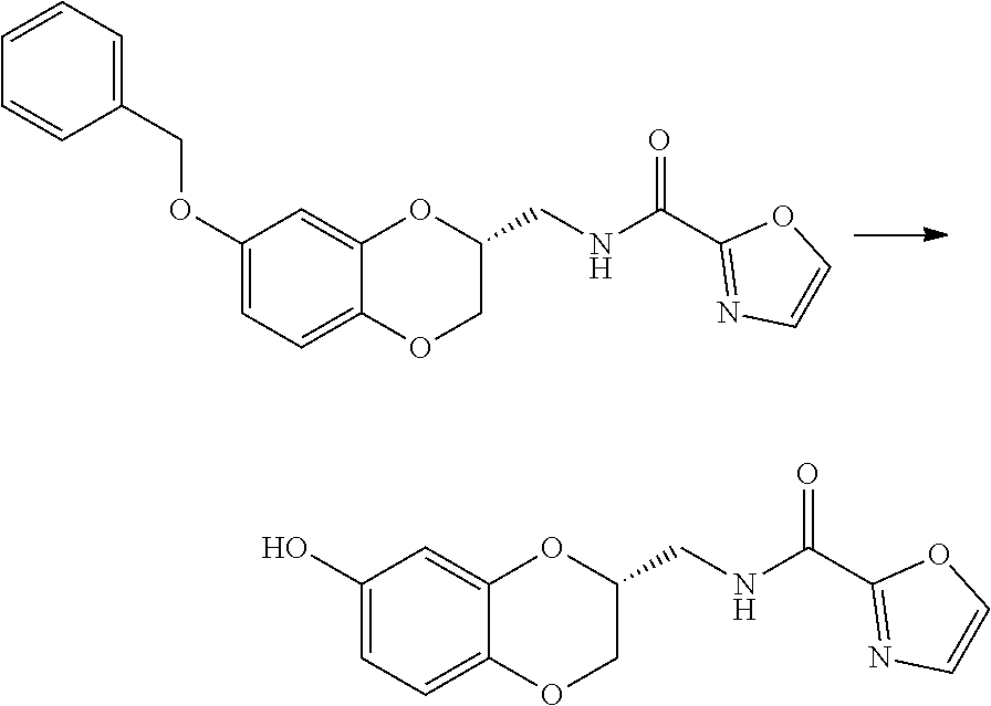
C1(CNC(C2=NC=CO2)=O)OC2=CC(OCC3=CC=CC=C3)=CC=C2OC1.C1=CN=C(C(NCC2OC3=CC(O)=CC=C3OC2)=O)O1
